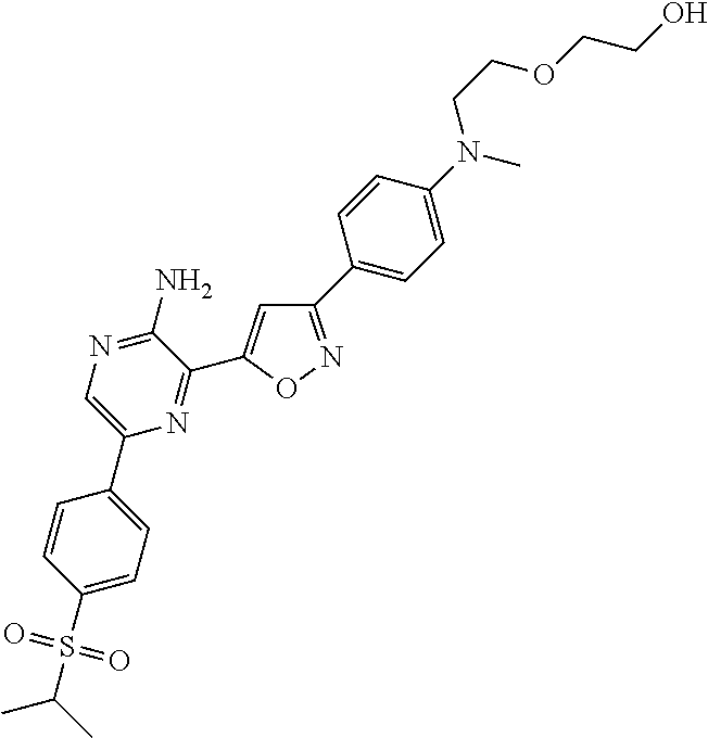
C1(C2=CC=C(N(CCOCCO)C)C=C2)=NOC(C2=NC(C3=CC=C(S(C(C)C)(=O)=O)C=C3)=CN=C2N)=C1
